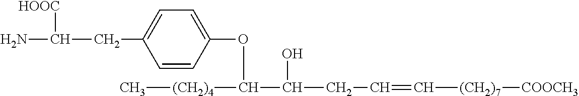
NC(CC1=CC=C(OC(C(CC=C[(CH2)7][COOCH3])O)[(CH2)4]C)C=C1)[HOOC]
